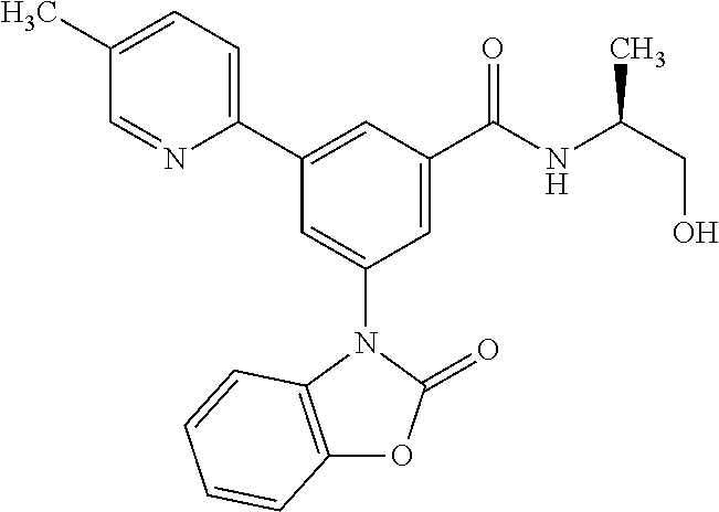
C1(C)=CC=C(C2=CC(C(NC(CO)C)=O)=CC(N3C4=C(OC3=O)C=CC=C4)=C2)N=C1
